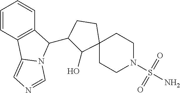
C1=CC2=C(C=C1)C(C1C(O)C3(CC1)CCN(S(N)(=O)=O)CC3)N1C2=CN=C1
